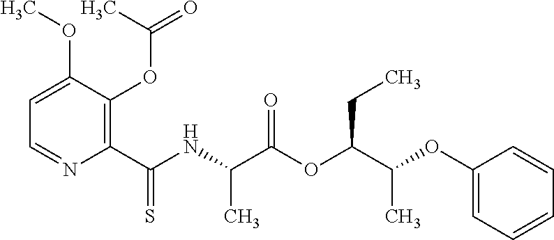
C1=C(OC)C(OC(C)=O)=C(C(NC(C(OC(C(OC2=CC=CC=C2)C)CC)=O)C)=S)N=C1
